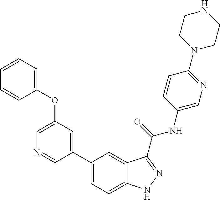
C1(OC2=CC=CC=C2)=CN=CC(C2=CC=C3C(=C2)C(C(NC2=CN=C(N4CCNCC4)C=C2)=O)=NN3)=C1
